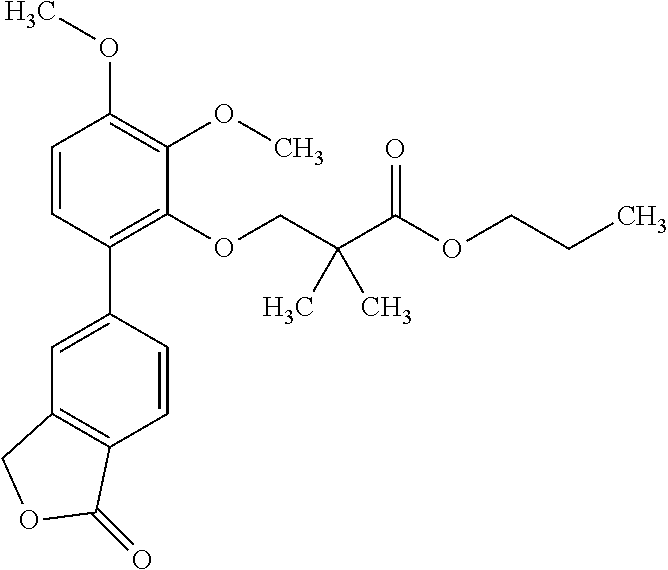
C1=CC(C2=CC3=C(C=C2)C(=O)OC3)=C(OCC(C(OCCC)=O)(C)C)C(OC)=C1OC
